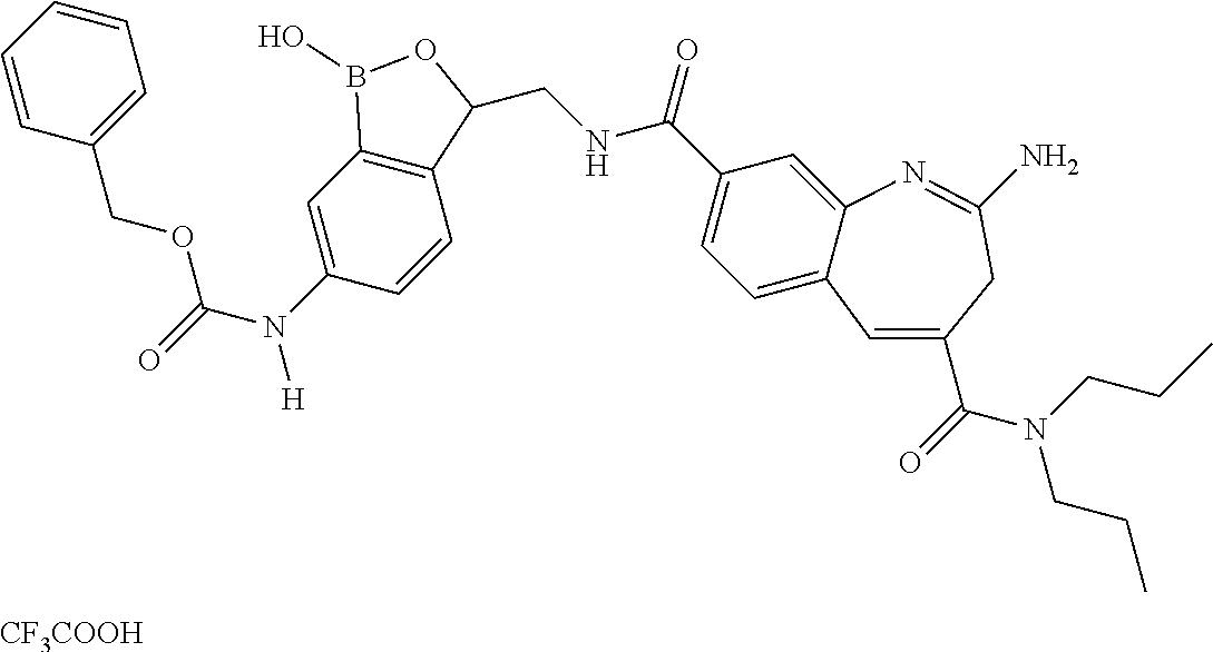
C1=CC=CC(COC(N([H])C2=CC3=C(C=C2)C(CNC(=O)C2=CC=C4C(=C2)N=C(N)CC(C(=O)N(CCC)CCC)=C4)OB3O)=O)=C1.[CF3COOH]
